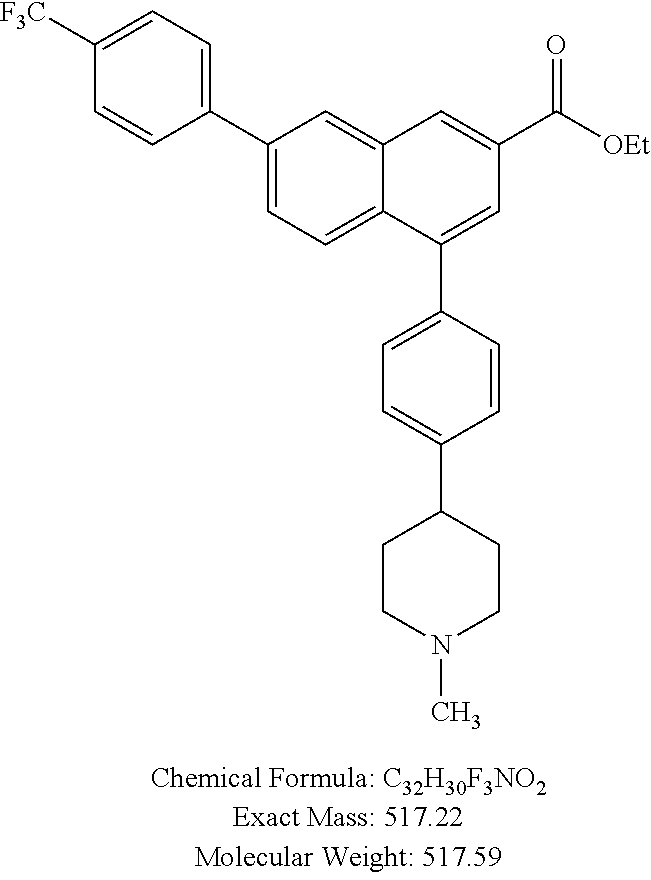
C12=CC=C(C3=CC=C([F3C])C=C3)C=C1C=C(C([OEt])=O)C=C2C1=CC=C(C2CCN(C)CC2)C=C1
